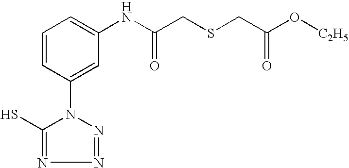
C1=CC(N2C(S)=NN=N2)=CC(NC(CSCC(O[C2H5])=O)=O)=C1
